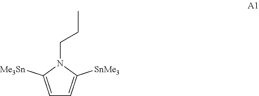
C1=C([Me3Sn])N(CCC)C([SnMe3])=C1
